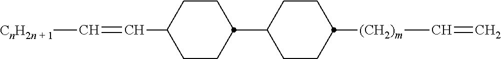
C1CC(C2CCC([(CH2)m]C=C)CC2)CCC1C=C[CnH2n + 1]
